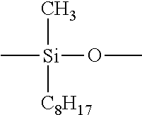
C[Si](OC)(C)[C8H17]
